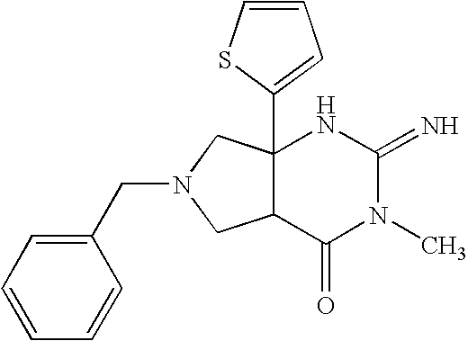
C12(C3=CC=CS3)C(C(=O)N(C)C(=N)N1)CN(CC1=CC=CC=C1)C2
